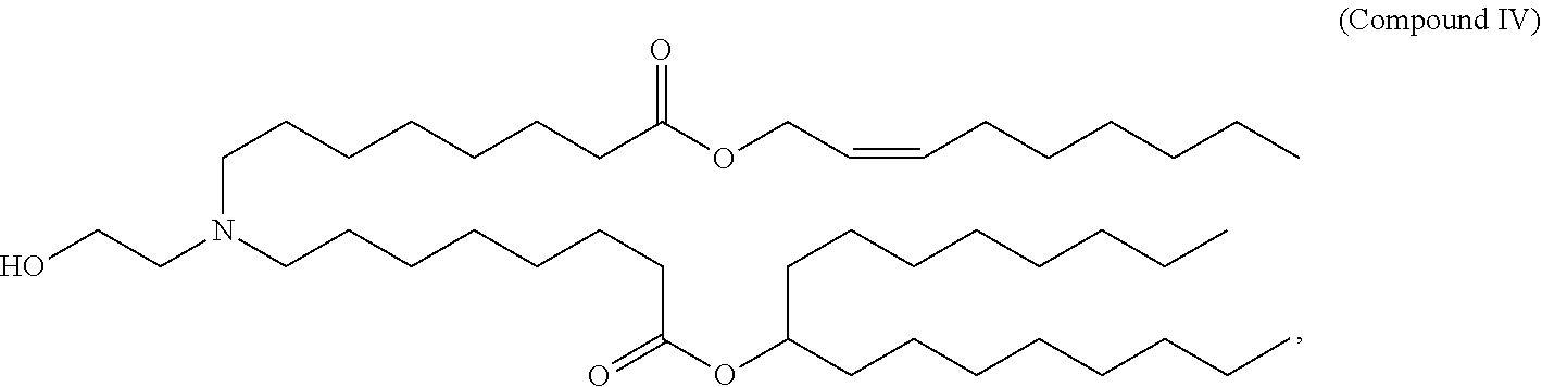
C(COC(CCCCCCCN(CCCCCCCC(OC(CCCCCCCC)CCCCCCCC)=O)CCO)=O)=CCCCCCC
